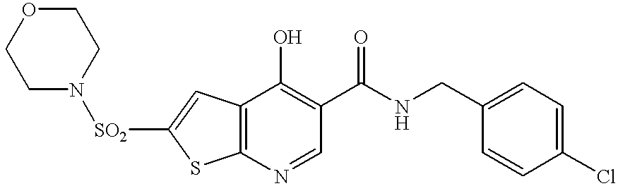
C12=C(N=CC(C(NCC3=CC=C(Cl)C=C3)=O)=C1O)SC([SO2]N1CCOCC1)=C2
